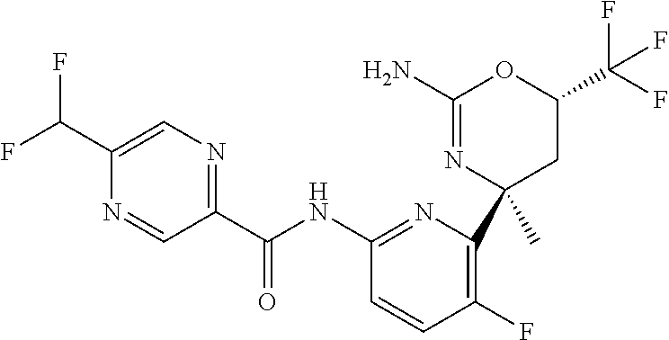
C1(C(NC2=NC(C3(C)CC(C(F)(F)F)OC(N)=N3)=C(F)C=C2)=O)=NC=C(C(F)F)N=C1
